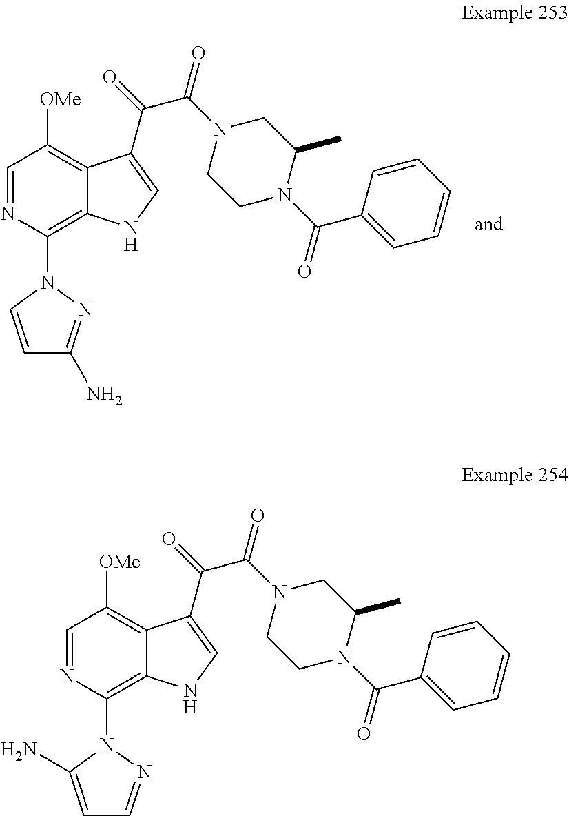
C1=NC(N2C(N)=CC=N2)=C2C(=C1[OMe])C(C(=O)C(N1CCN(C(C3=CC=CC=C3)=O)C(C)C1)=O)=CN2.C1=NC(N2C=CC(N)=N2)=C2C(=C1[OMe])C(C(=O)C(N1CCN(C(C3=CC=CC=C3)=O)C(C)C1)=O)=CN2
